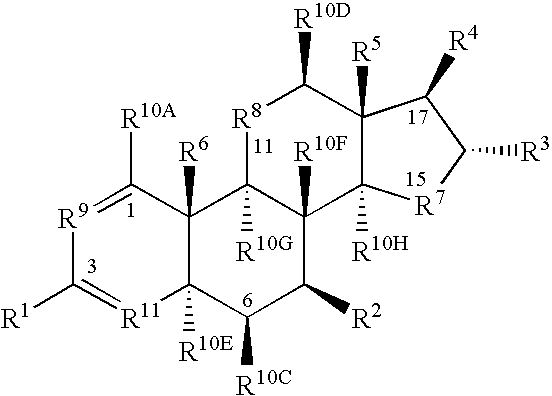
[R9]1=C([R10A])C2([R6])C([R10E])([R11]=C1[R1])C([R10C])C([R2])C1([R10F])C2([R10G])[R8]C([R10D])C2([R5])C1([R10H])[R7]C([R3])C2[R4]
